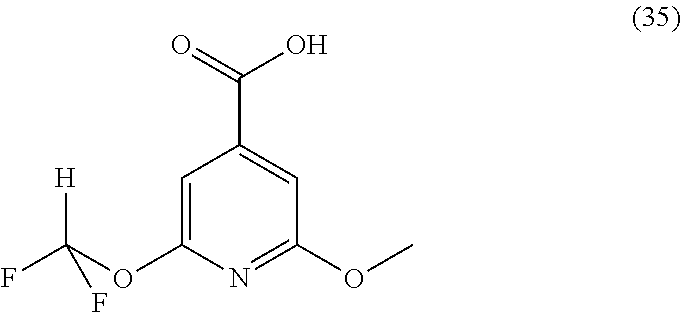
C1=C(OC(F)(F)[H])N=C(OC)C=C1C(=O)O
